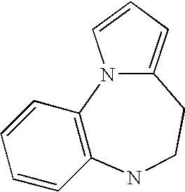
C12=C(NCCC3=CC=CN13)C=CC=C2
